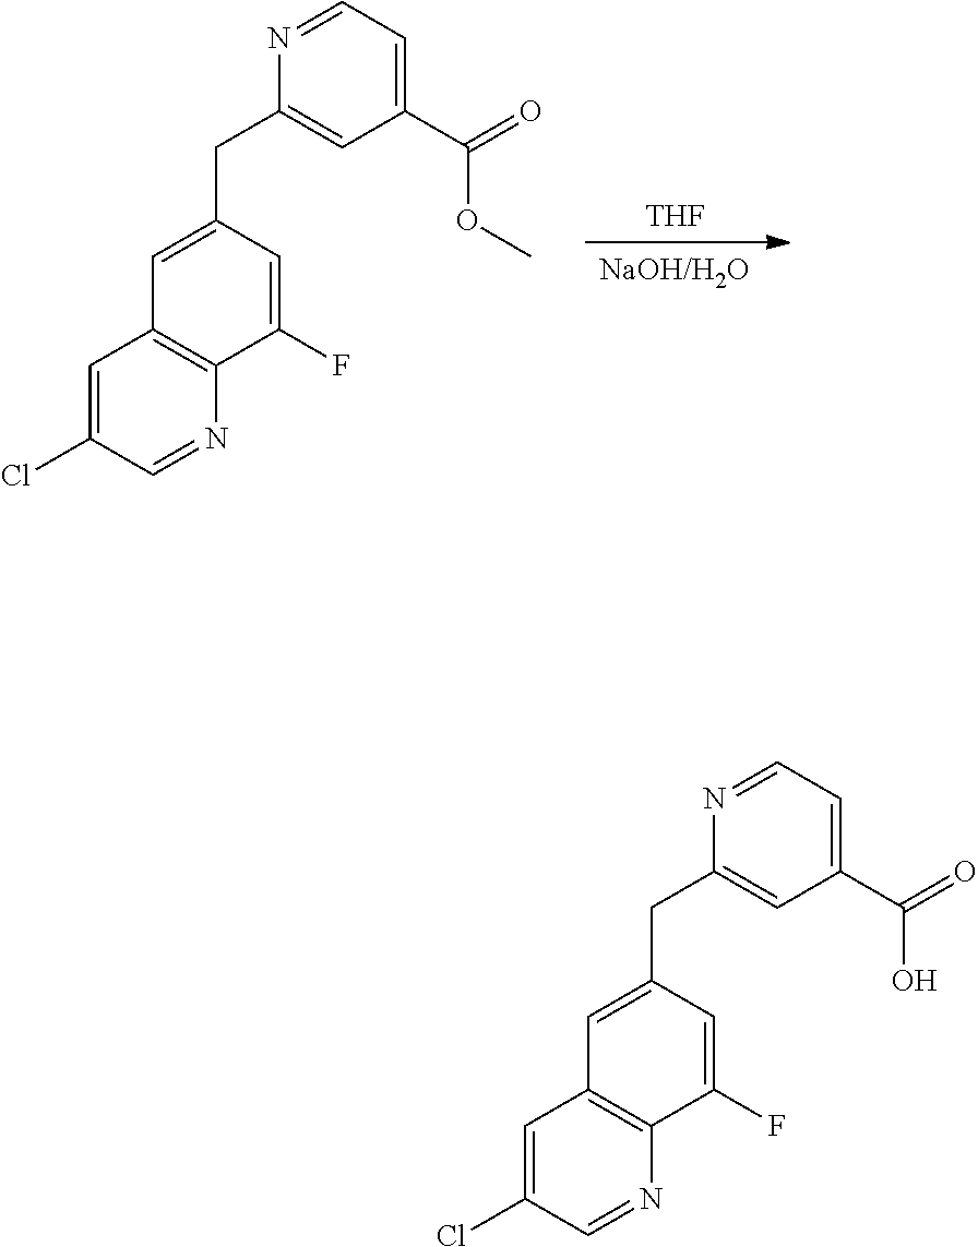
[NaOH/H2O].[THF].C(C1=CC(C(=O)OC)=CC=N1)C1=CC2=C(C(F)=C1)N=CC(Cl)=C2.C(C1=CC(C(=O)O)=CC=N1)C1=CC2=C(C(F)=C1)N=CC(Cl)=C2
